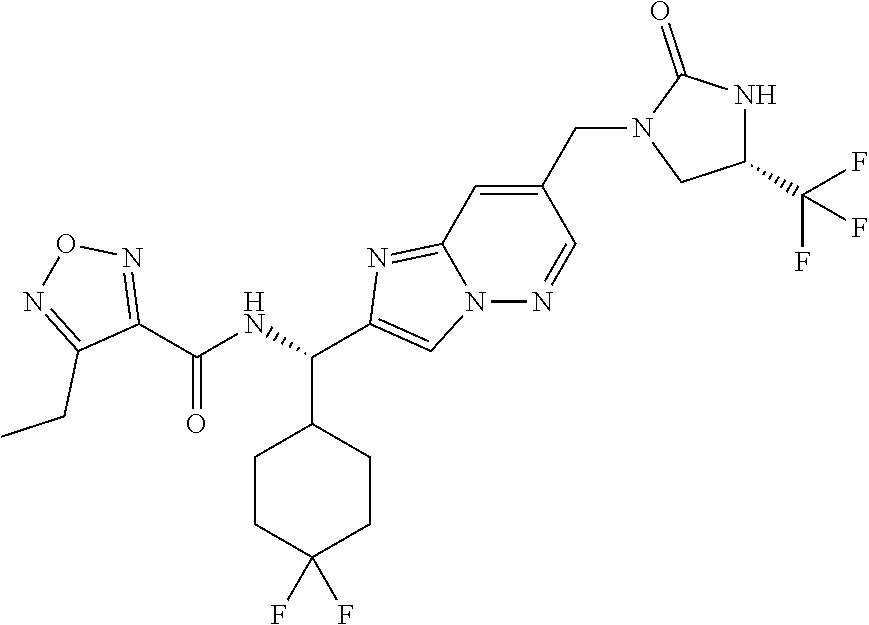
C1CC(F)(F)CCC1C(NC(C1=NON=C1CC)=O)C1=CN2C(=N1)C=C(CN1CC(C(F)(F)F)NC1=O)C=N2
